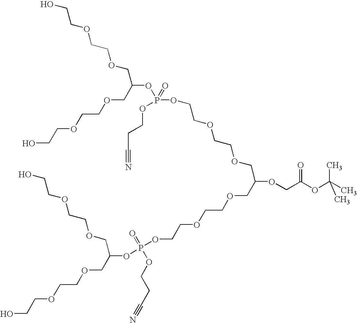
OCCOCCOCC(OP(OCCOCCOCC(COCCOCCOP(OC(COCCOCCO)COCCOCCO)(=O)OCCC#N)OCC(=O)OC(C)(C)C)(=O)OCCC#N)COCCOCCO
